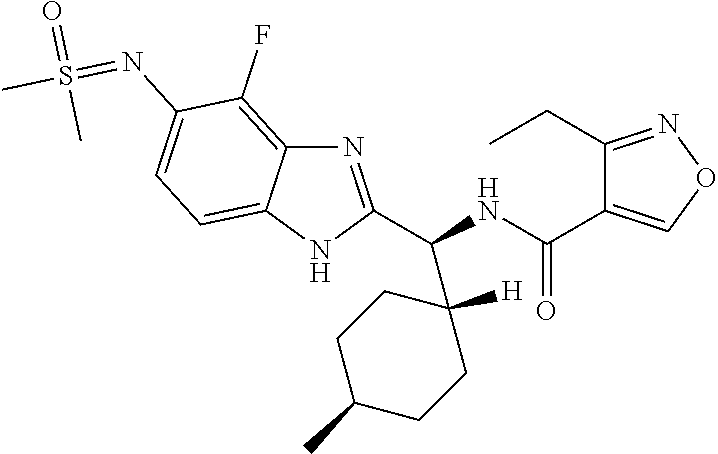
C1(CC)=NOC=C1C(NC(C1([H])CCC(C)CC1)C1=NC2=C(F)C(N=S(C)(=O)C)=CC=C2N1)=O
